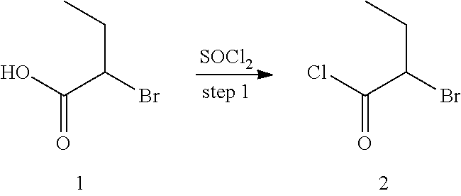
ClC(=O)C(CC)Br.OC(=O)C(CC)Br.[SOCl2]
